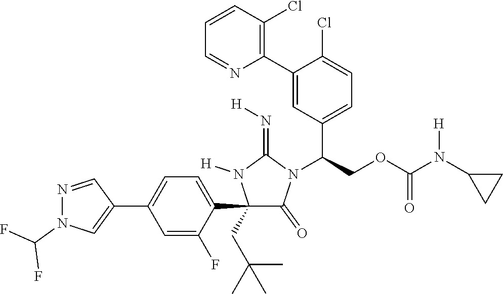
C1(C2=CC=C(C3=CN(C(F)F)N=C3)C=C2F)(CC(C)(C)C)C(=O)N(C(COC(N(C2CC2)[H])=O)C2=CC=C(Cl)C(C3=C(Cl)C=CC=N3)=C2)C(=N[H])N1[H]
